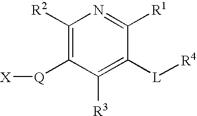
C1([R2])=C([Q][X])C([R3])=C([L][R4])C([R1])=N1
